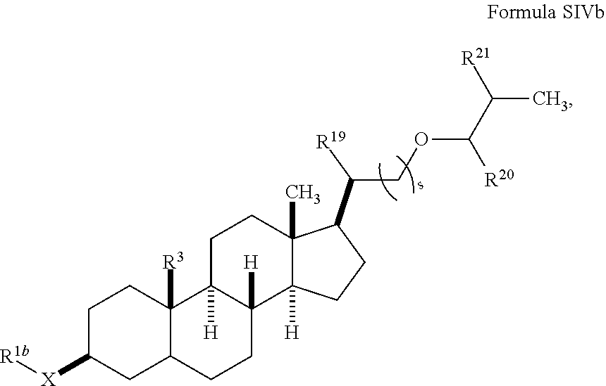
C1C([X][R1b])CC2C([R3])(C1)C1([H])C([H])(CC2)C2([H])C(C)(CC1)C(C(COC([R20])C(C)[R21])[R19])CC2
